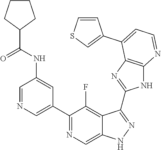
C1=NC=C(C2=NC=C3C(=C2F)C(C2=NC4=C(N2)N=CC=C4C2=CSC=C2)=NN3)C=C1NC(=O)C1CCCC1
